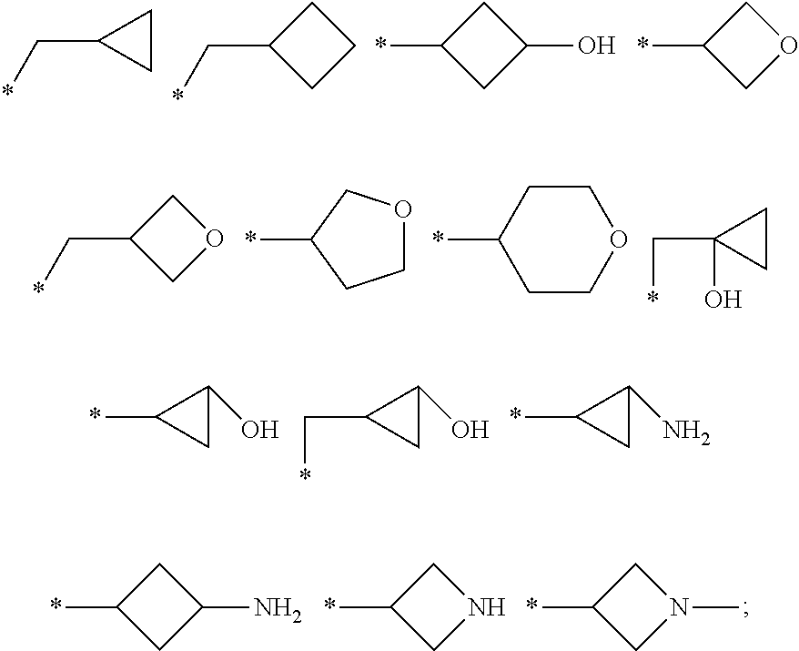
*C1CC1O.C(C1CC1O)*.*C1CC1N.*C1CC(N)C1.*C1CNC1.*C1CN(C)C1.C1C(C*)C1.*CC1CCC1.*C1CC(O)C1.*C1COC1.*C1CCOC1.*CC1COC1.*C1CCOCC1.C(C1(O)CC1)*
